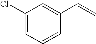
C1(Cl)=CC=CC(C=C)=C1
